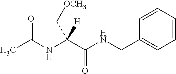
C(C(NCC1=CC=CC=C1)=O)(NC(C)=O)(C[OCH3])[H]
